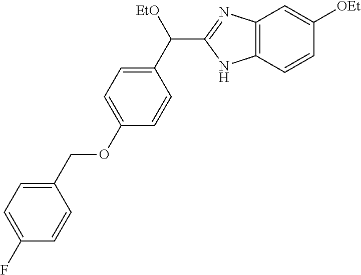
C1(OCC2=CC=C(F)C=C2)=CC=C(C([EtO])C2=NC3=C(N2)C=CC([OEt])=C3)C=C1
